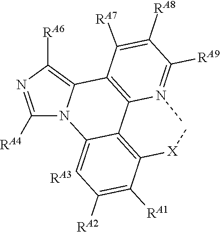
C12=C([RA6])N=C([RA4])N1C1=CC([RA2])=C([RA1])C([X]C)=C1C1=C2C([RA7])=C([RA8])C([RA9])=N1C.[RA3]
